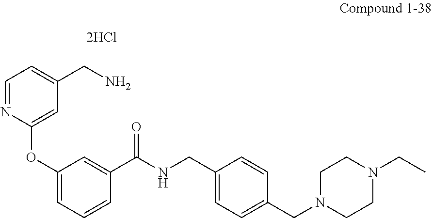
[2HCl].C1=NC(OC2=CC=CC(C(NCC3=CC=C(CN4CCN(CC)CC4)C=C3)=O)=C2)=CC(CN)=C1
